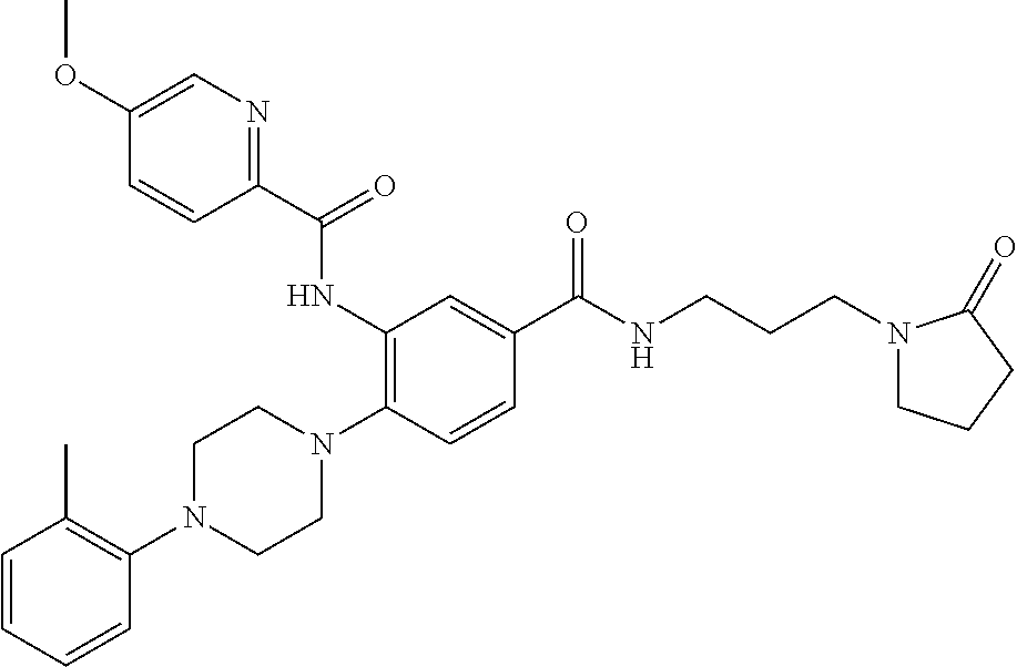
C1=CC=CC(N2CCN(C3=C(NC(C4=NC=C(OC)C=C4)=O)C=C(C(NCCCN4CCCC4=O)=O)C=C3)CC2)=C1C
